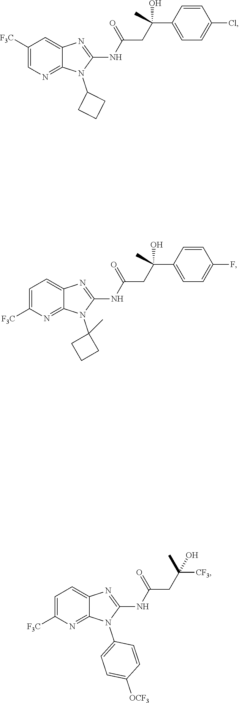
N(C1=NC2=CC=C([F3C])N=C2N1C1(C)CCC1)C(CC(C1=CC=C(F)C=C1)(C)O)=O.N(C1=NC2=CC([F3C])=CN=C2N1C1CCC1)C(CC(C1=CC=C(Cl)C=C1)(C)O)=O.N(C1=NC2=CC=C([F3C])N=C2N1C1=CC=C([OCF3])C=C1)C(CC([CF3])(C)O)=O
